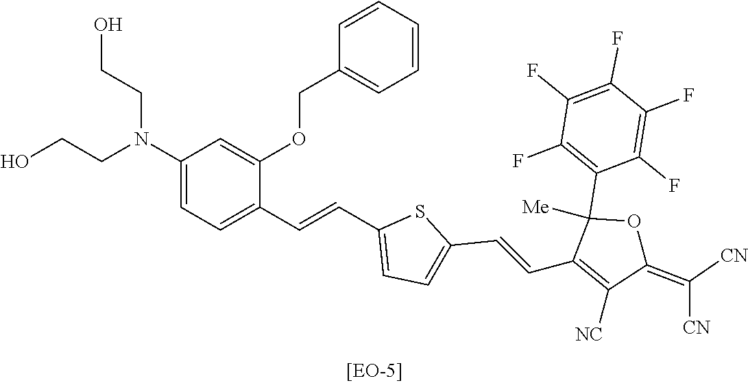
C1(N(CCO)CCO)=CC=C(C=CC2=CC=C(C=CC3=C([NC])C(=C([CN])[CN])OC3([Me])C3=C(F)C(F)=C(F)C(F)=C3F)S2)C(OCC2=CC=CC=C2)=C1
